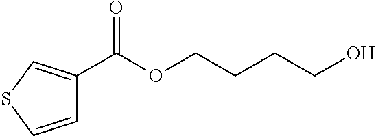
C1(C(OCCCCO)=O)=CSC=C1
